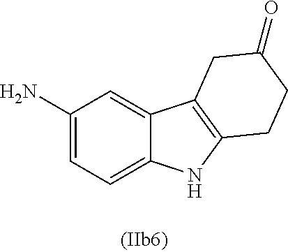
NC1=CC=C2C(=C1)C1=C(N2)CCC(=O)C1
